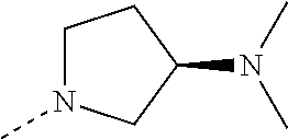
CN1CCC(N(C)C)C1
